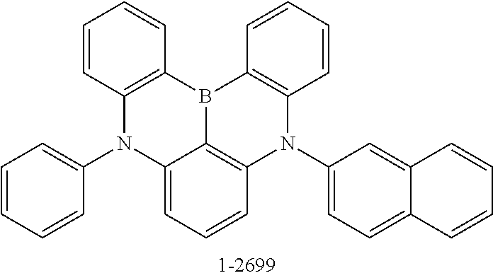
C12=CC=CC3=C1B(C1=C(N3C3=CC=C4C(=C3)C=CC=C4)C=CC=C1)C1=C(N2C2=CC=CC=C2)C=CC=C1
